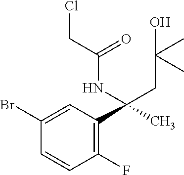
C1(F)=C(C(C)(NC(CCl)=O)CC(O)(C)C)C=C(Br)C=C1
